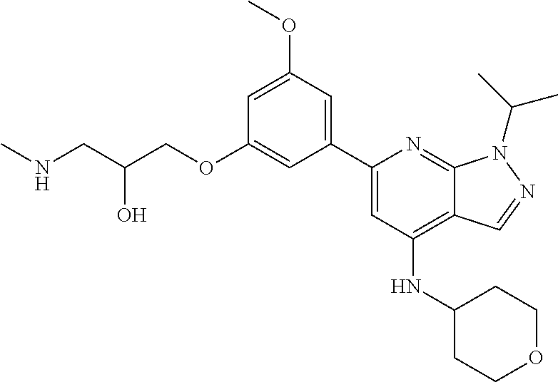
C(O)(CNC)COC1=CC(C2=CC(NC3CCOCC3)=C3C(=N2)N(C(C)C)N=C3)=CC(OC)=C1
